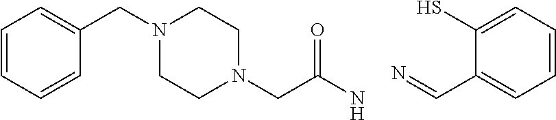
C1=CC=CC(CN2CCN(CC(N)=O)CC2)=C1.N=CC1=CC=CC=C1S
